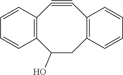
C1(O)CC2=C(C#CC3=C1C=CC=C3)C=CC=C2
